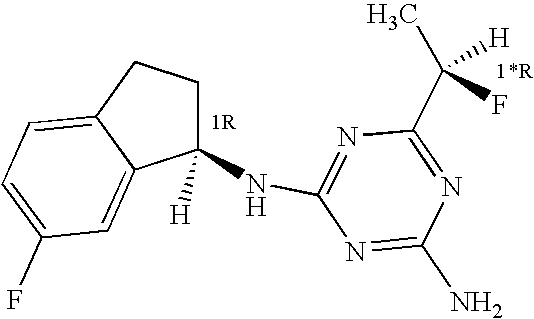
C1(NC2=NC(C(C)([H])F)=NC(N)=N2)([H])CCC2=CC=C(F)C=C12
